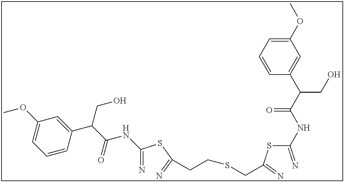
C(=N)(SC(=N)CCSCC(SC(=N)NC(C(C1=CC(OC)=CC=C1)CO)=O)=N)NC(C(C1=CC(OC)=CC=C1)CO)=O
